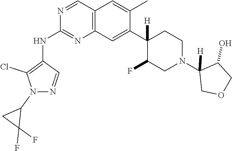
C12=C(C=C(C3([H])C(F)CN(C4([H])COCC4O)CC3)C(C)=C1)N=C(NC1=C(Cl)N(C3CC3(F)F)N=C1)N=C2
